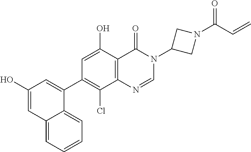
C1(O)=CC2=CC=CC=C2C(C2=C(Cl)C3=C(C(O)=C2)C(=O)N(C2CN(C(C=C)=O)C2)C=N3)=C1
